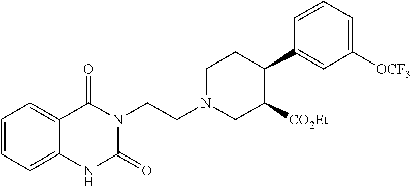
C1=CC=C2C(=C1)C(=O)N(CCN1CC([CO2Et])C(C3=CC([OCF3])=CC=C3)CC1)C(=O)N2
